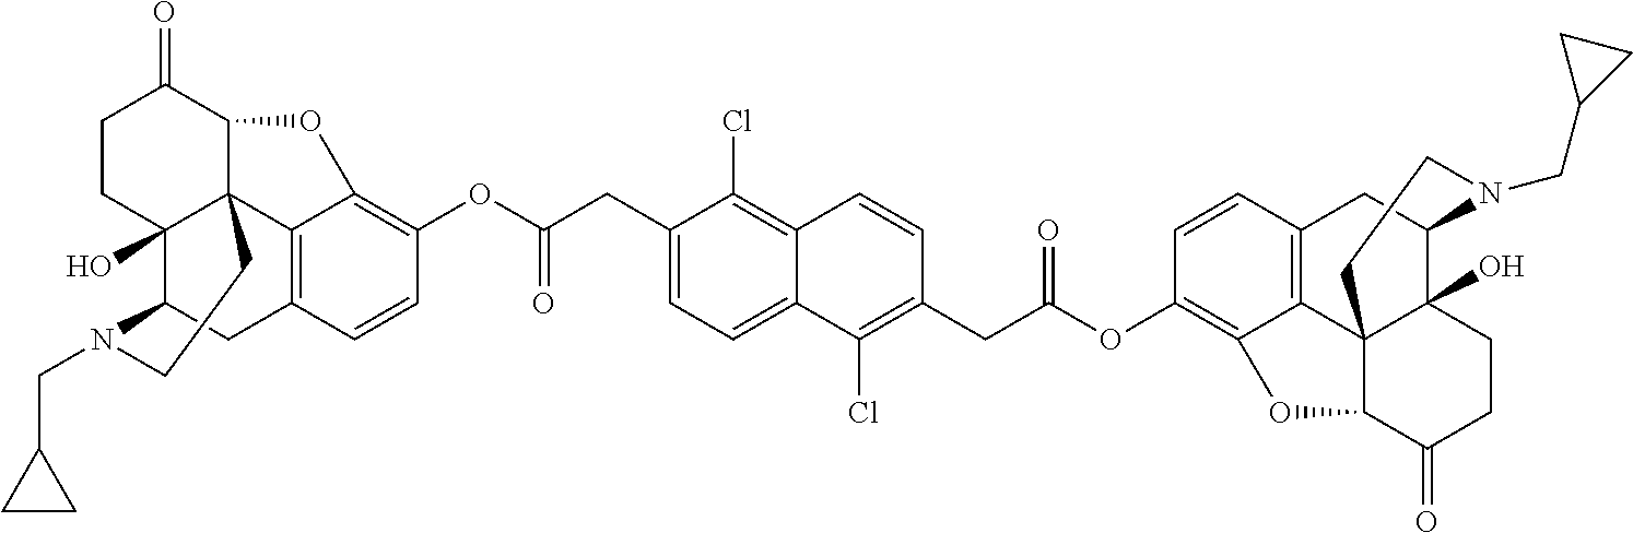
C1CC2(O)C34C(C1=O)OC1=C(OC(=O)CC5=CC=C6C(=C5Cl)C=CC(CC(=O)OC5=C7C8=C(CC9C%10(O)CCC(=O)C(C%108CCN9CC8CC8)O7)C=C5)=C6Cl)C=CC(=C31)CC2N(CC1CC1)CC4
